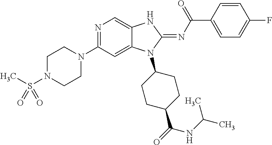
N1(C2=NC=C3C(=C2)N(C2CCC(C(=O)NC(C)C)CC2)C(=NC(C2=CC=C(F)C=C2)=O)N3)CCN(S(C)(=O)=O)CC1
